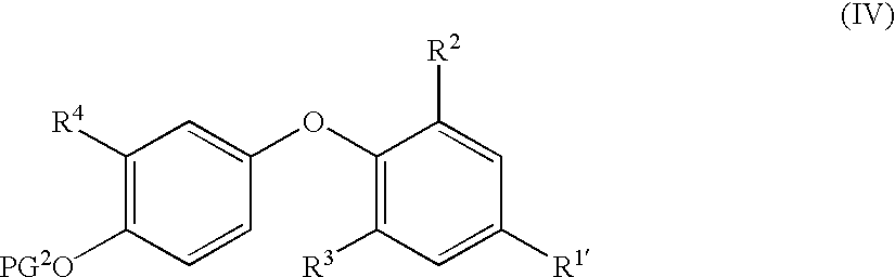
C1([R4])=C([PG2O])C=CC(OC2=C([R3])C=C([R1])C=C2[R2])=C1
